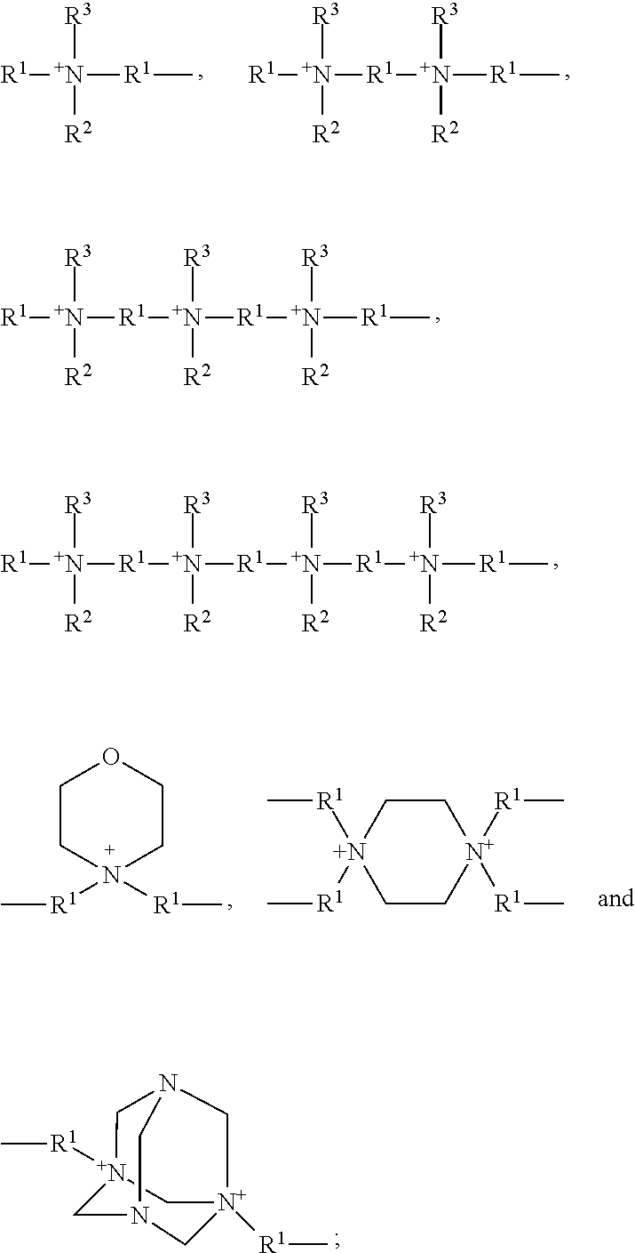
[R1][N+]([R1]C)([R3])[R2].[R1]([N+]([R1]C)([R3])[R2])[N+]([R1])([R3])[R2].[R1]([N+]([R1]C)([R3])[R2])[N+]([R1][N+]([R1])([R3])[R2])([R3])[R2].[R1]([N+]([R1]C)([R3])[R2])[N+]([R1][N+]([R1][N+]([R1])([R3])[R2])([R3])[R2])([R3])[R2].C1CN([R1]C)([R1]C)CCO1.C1C[N+]([R1]C)([R1]C)CC[N+]1([R1]C)[R1]C.C1N2C[N+]3([R1]C)C[N+]1([R1]C)CN(C3)C2
